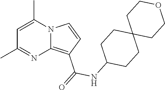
C1=C(C)N2C(=C(C(=O)NC3CCC4(CC3)CCOCC4)C=C2)N=C1C
